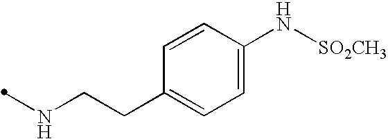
N(CCC1=CC=C(N[SO2CH3])C=C1)C
